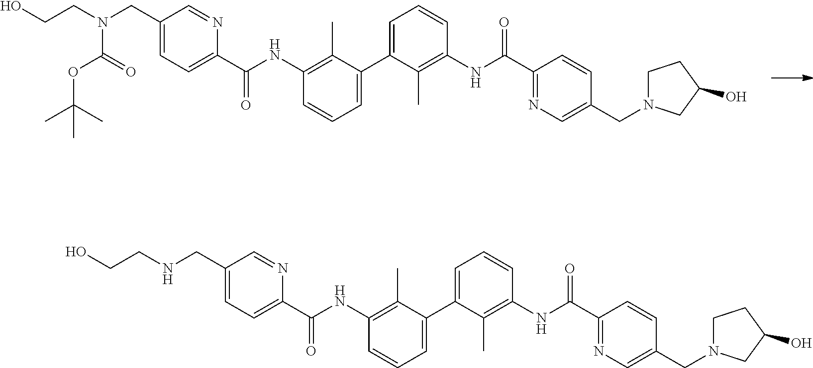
C1(CN(CCO)C(=O)OC(C)(C)C)=CC=C(C(NC2=C(C)C(C3=CC=CC(NC(C4=NC=C(CN5CCC(O)C5)C=C4)=O)=C3C)=CC=C2)=O)N=C1.C1(CNCCO)=CC=C(C(NC2=C(C)C(C3=CC=CC(NC(C4=NC=C(CN5CCC(O)C5)C=C4)=O)=C3C)=CC=C2)=O)N=C1
